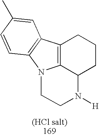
C12=C3C(CCC1)N([H])CCN3C1=C2C=C(C)C=C1
